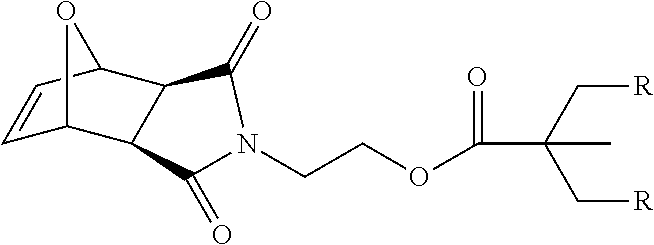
C1=CC2C3C(C1O2)C(=O)N(CCOC(C(C[R])(C[R])C)=O)C3=O
